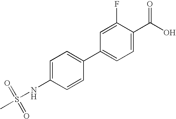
C1=C(NS(C)(=O)=O)C=CC(C2=CC=C(C(O)=O)C(F)=C2)=C1
